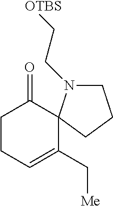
C1CC=C(C[Me])C2(C1=O)N(CC[OTBS])CCC2
